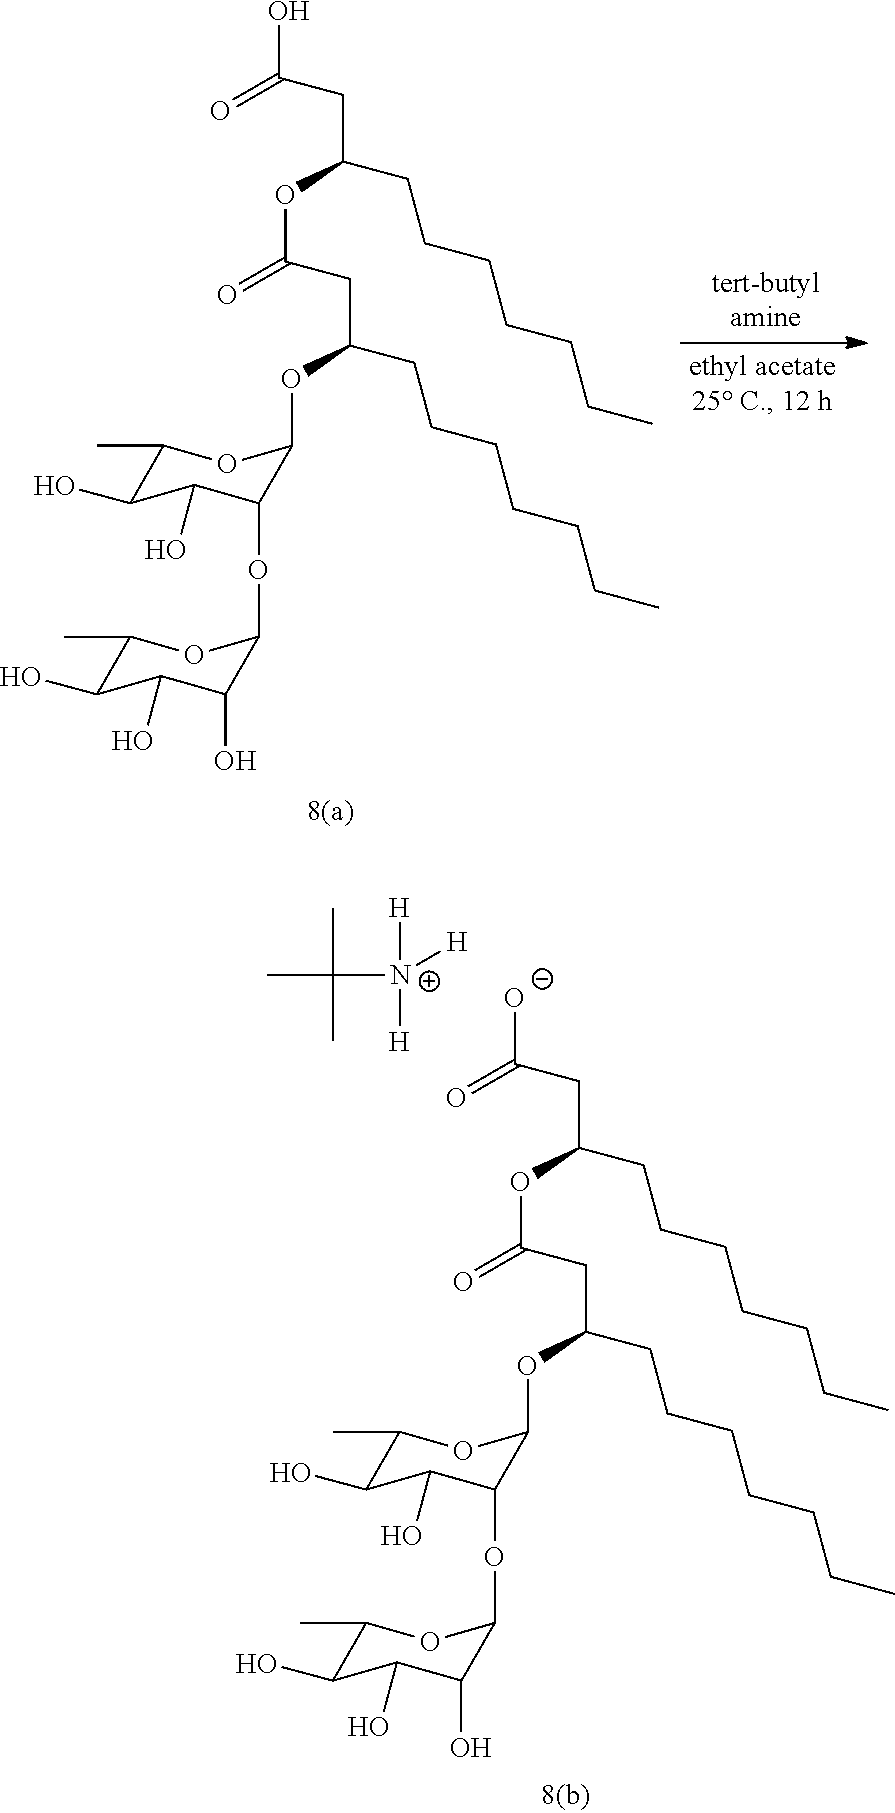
C([N+]([H])([H])[H])(C)(C)C.[O-]C(=O)CC(CCCCCCC)OC(=O)CC(OC1C(OC2C(O)C(O)C(O)C(C)O2)C(O)C(O)C(C)O1)CCCCCCC.OC(=O)CC(CCCCCCC)OC(=O)CC(OC1C(OC2C(O)C(O)C(O)C(C)O2)C(O)C(O)C(C)O1)CCCCCCC
